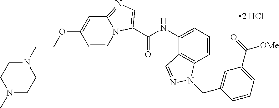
N1(C)CCN(CCOC2=CC3=NC=C(C(NC4=CC=CC5=C4C=NN5CC4=CC(C([OMe])=O)=CC=C4)=O)N3C=C2)CC1
